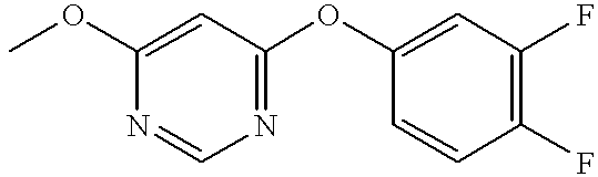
COC1=CC(OC2=CC(F)=C(F)C=C2)=NC=N1
